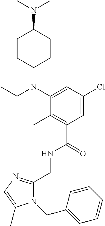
C1(CNC(C2=C(C)C(N(C3CCC(N(C)C)CC3)CC)=CC(Cl)=C2)=O)=NC=C(C)N1CC1=CC=CC=C1
